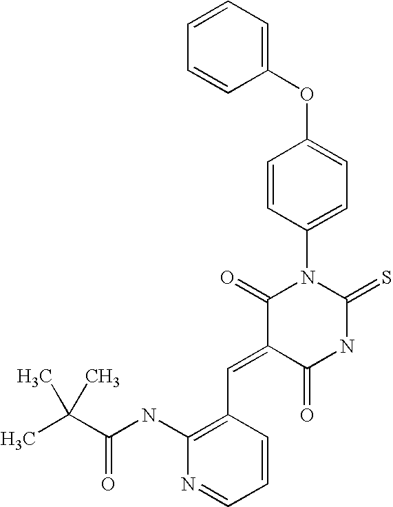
C1(OC2=CC=C(N3C(=O)C(=CC4=C(NC(C(C)(C)C)=O)N=CC=C4)C(=O)NC3=S)C=C2)=CC=CC=C1
